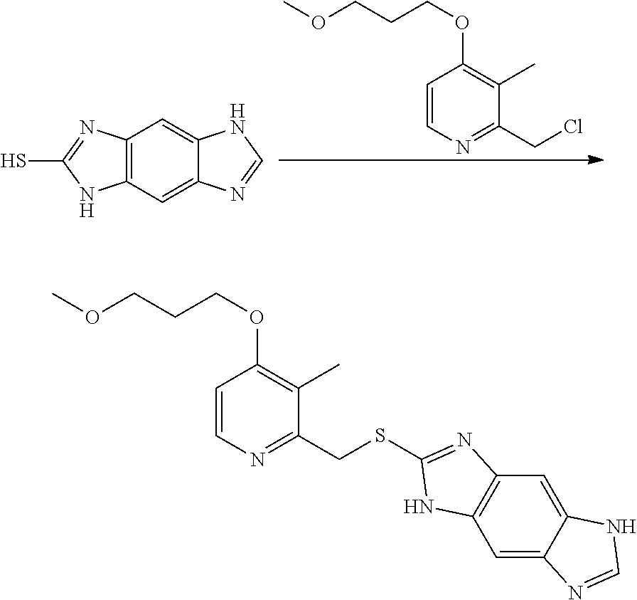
C1=CN=C(CCl)C(C)=C1OCCCOC.C12=CC3=C(C=C1NC=N2)N=C(S)N3.C1=CN=C(CSC2=NC3=C(C=C4C(=C3)NC=N4)N2)C(C)=C1OCCCOC
